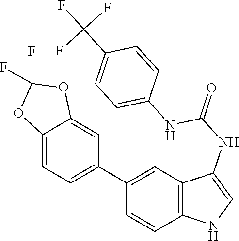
C12=C(C=C(C3=CC=C4C(=C3)OC(F)(F)O4)C=C1)C(NC(=O)NC1=CC=C(C(F)(F)F)C=C1)=CN2
